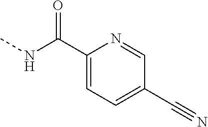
C1=C(C(=O)NC)N=CC(C#N)=C1
